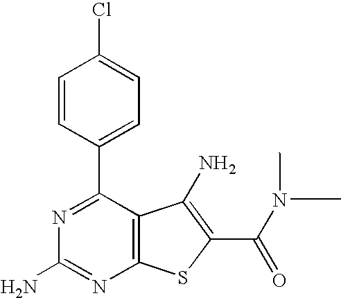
C1=CC(C2=NC(N)=NC3=C2C(N)=C(C(N(C)C)=O)S3)=CC=C1Cl
